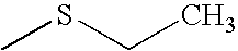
CSCC
